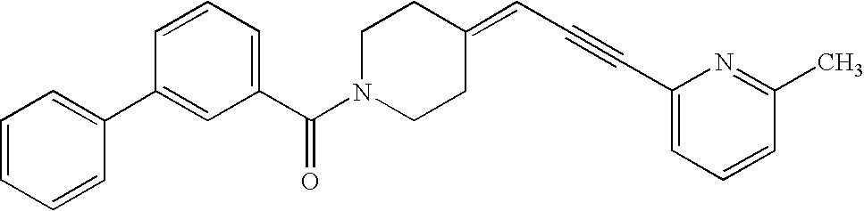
C1=CC=C(C(N2CCC(=CC#CC3=CC=CC(C)=N3)CC2)=O)C=C1C1=CC=CC=C1
